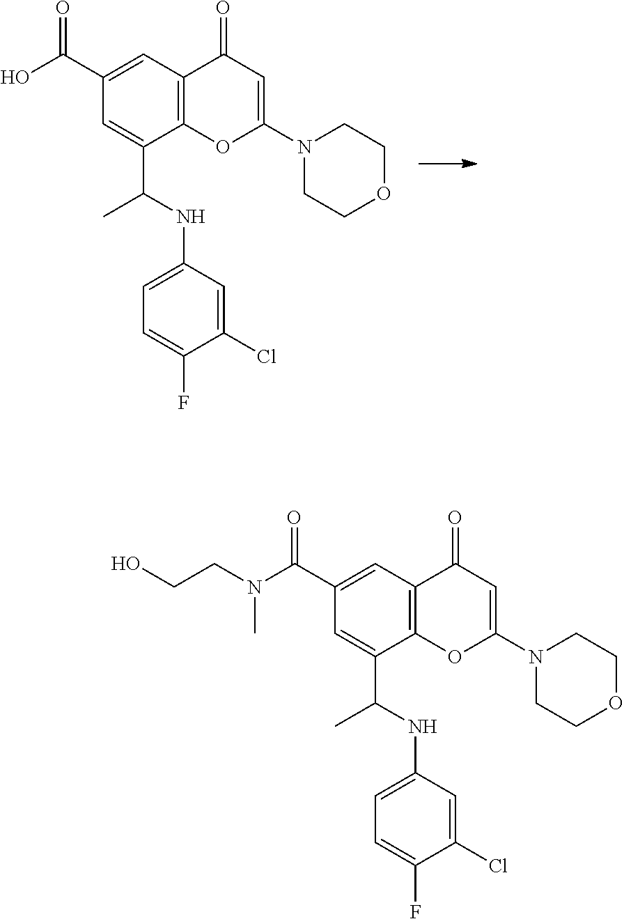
C1=C(C(O)=O)C=C(C(C)NC2=CC=C(F)C(Cl)=C2)C2=C1C(=O)C=C(N1CCOCC1)O2.C1=C(C(=O)N(CCO)C)C=C(C(NC2=CC=C(F)C(Cl)=C2)C)C2=C1C(=O)C=C(N1CCOCC1)O2
